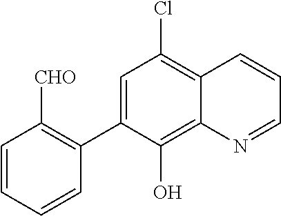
C1=C(C2=C([CHO])C=CC=C2)C(O)=C2C(=C1Cl)C=CC=N2
